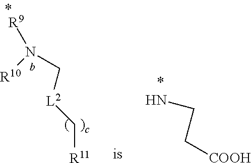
[R9]N(C[L2]C[R11])[R10].NCC[COOH]
